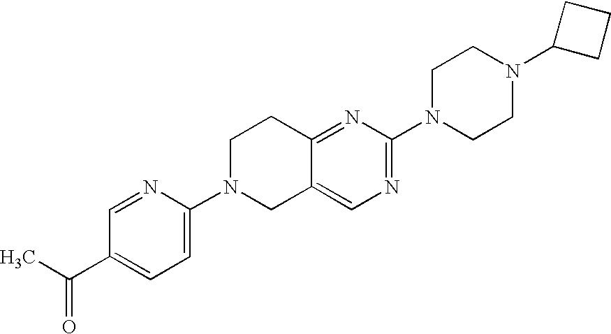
C1(N2CC3=CN=C(N4CCN(C5CCC5)CC4)N=C3CC2)=CC=C(C(C)=O)C=N1
